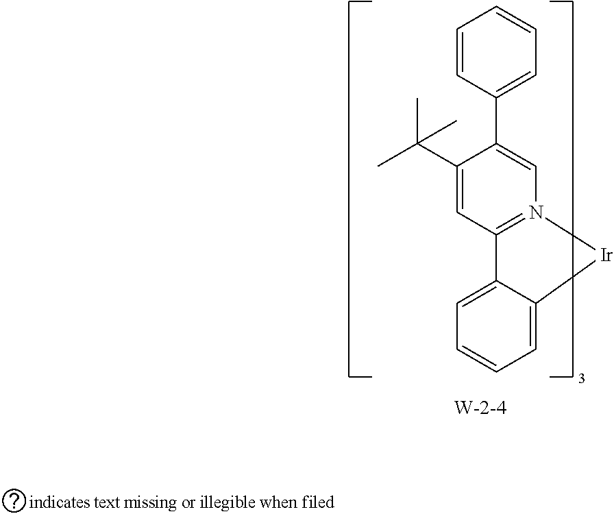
C1(C(C)(C)C)=CC2=N(C=C1C1=CC=CC=C1)[Ir]C1=CC=CC=C21
